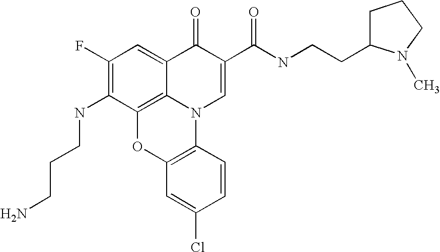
C1(F)=C(NCCCN)C2=C3C(=C1)C(=O)C(C(NCCC1CCCN1C)=O)=CN3C1=C(O2)C=C(Cl)C=C1
